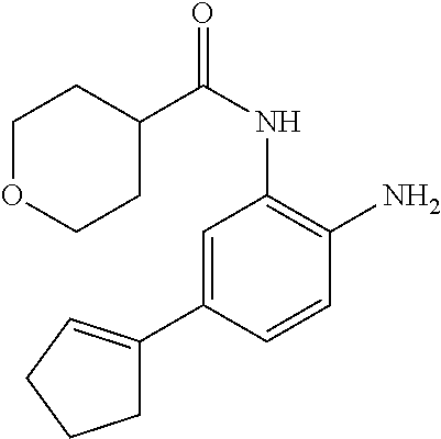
C1=C(C2=CCCC2)C=CC(N)=C1NC(=O)C1CCOCC1
